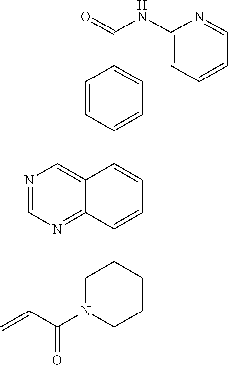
N1=CN=C2C(=C1)C(C1=CC=C(C(NC3=CC=CC=N3)=O)C=C1)=CC=C2C1CN(C(C=C)=O)CCC1
